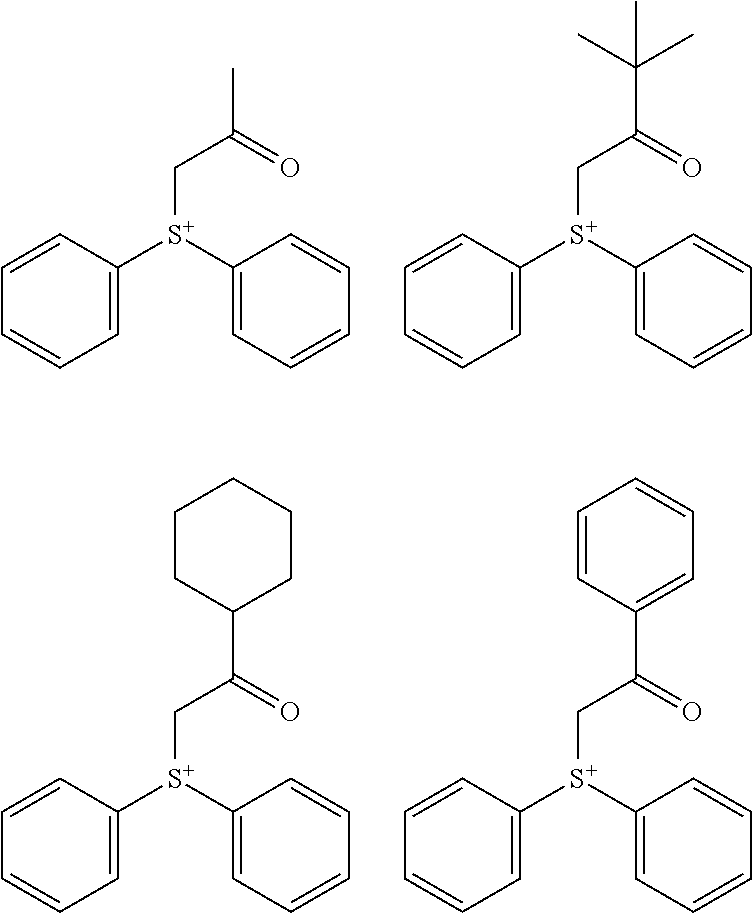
C([S+](C1=CC=CC=C1)C1=CC=CC=C1)C(=O)C.C([S+](C1=CC=CC=C1)C1=CC=CC=C1)C(=O)C(C)(C)C.C([S+](C1=CC=CC=C1)C1=CC=CC=C1)C(=O)C1CCCCC1.C([S+](C1=CC=CC=C1)C1=CC=CC=C1)C(=O)C1=CC=CC=C1
